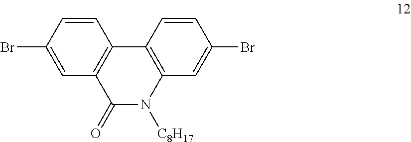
C1=C(Br)C=CC2=C1C(=O)N([C8H17])C1=C2C=CC(Br)=C1
